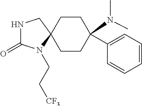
C1CC(N(C)C)(C2=CC=CC=C2)CCC12CNC(=O)N2CC[CF3]
